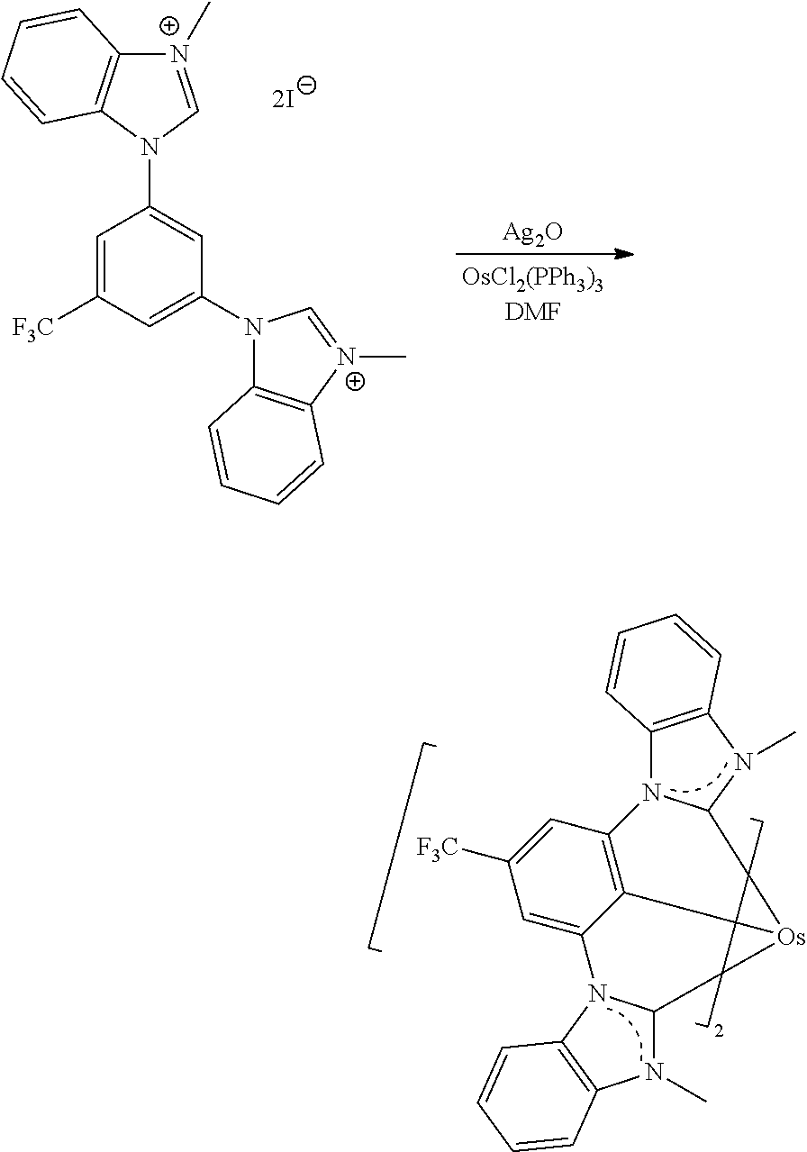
C1=C([F3C])C=C(N2C3=C([N+](C)=C2)C=CC=C3)C=C1N1C2=C([N+](C)=C1)C=CC=C2.[Ag2O].C12=C(N(C)C3N1C1=C4C(=CC([F3C])=C1)N1C(N(C)C5=C1C=CC=C5)[Os]34)C=CC=C2
